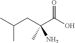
O=C(O)C(CC(C)C)(N)C
